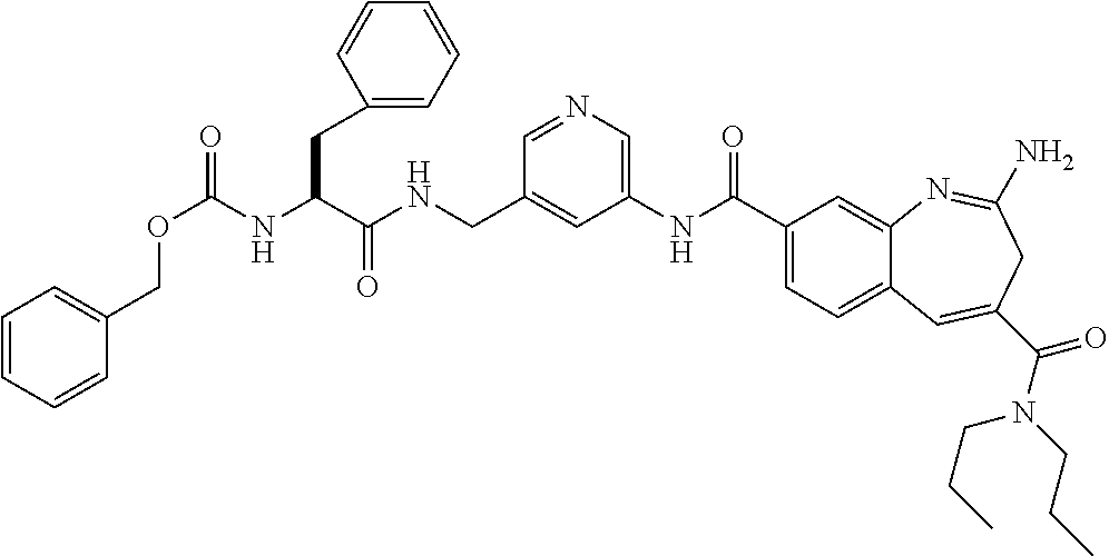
N1=CC(CNC(C(NC(OCC2=CC=CC=C2)=O)CC2=CC=CC=C2)=O)=CC(NC(C2=CC=C3C(=C2)N=C(N)CC(C(N(CCC)CCC)=O)=C3)=O)=C1
